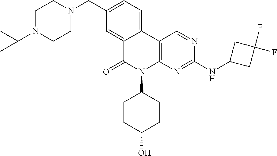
C12=CC(CN3CCN(C(C)(C)C)CC3)=CC=C1C1=C(N(C3CCC(O)CC3)C2=O)N=C(NC2CC(F)(F)C2)N=C1
